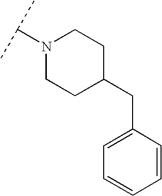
N1(C(C)C)CCC(CC2=CC=CC=C2)CC1
